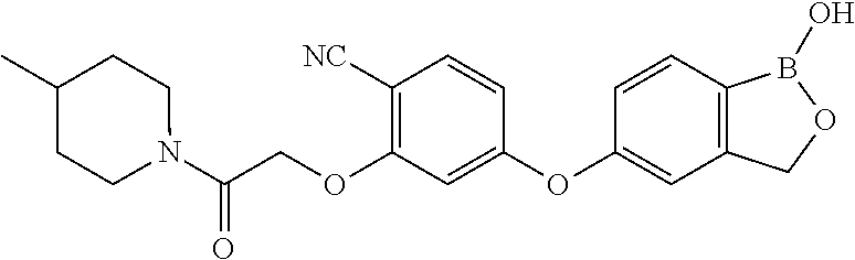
C1([NC])=C(OCC(N2CCC(C)CC2)=O)C=C(OC2=CC3=C(C=C2)B(O)OC3)C=C1
